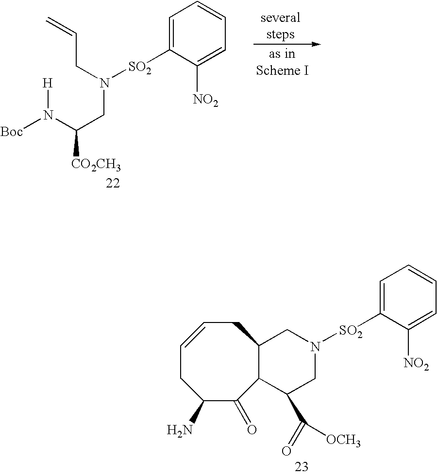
C1C=CCC(N)C(=O)C2C1CN([SO2]C1=CC=CC=C1[NO2])CC2C(=O)[OCH3].[H]N(C(CN(CC=C)[SO2]C1=CC=CC=C1[NO2])[CO2CH3])[Boc]
